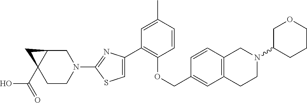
C1(C2=CSC(N3CC4C(C(=O)O)(CC3)C4)=N2)=C(OCC2=CC3=C(C=C2)CN(C2CCCOC2)CC3)C=CC(C)=C1
